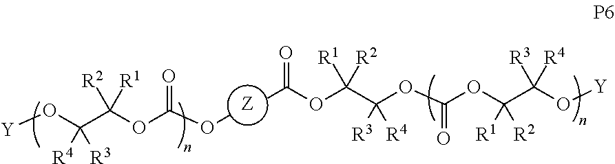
[Z].[Y]OC(C(OC(OC)=O)([R2])[R1])([R4])[R3].C(OC(C(OC(OC(C(O[Y])([R3])[R4])([R1])[R2])=O)([R3])[R4])([R1])[R2])(=O)C
